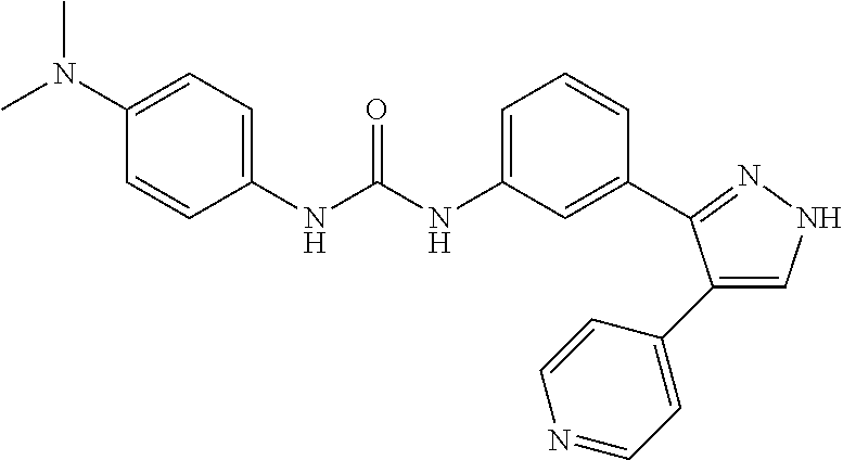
C1(N(C)C)=CC=C(NC(NC2=CC=CC(C3=NNC=C3C3=CC=NC=C3)=C2)=O)C=C1
